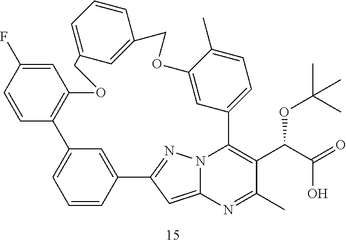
C1=CC=C2C=C1COC1=CC(=CC=C1C)C1=C(C(C(=O)O)OC(C)(C)C)C(C)=NC3=CC(=NN31)C1=CC(=CC=C1)C1=C(C=C(F)C=C1)OC2
